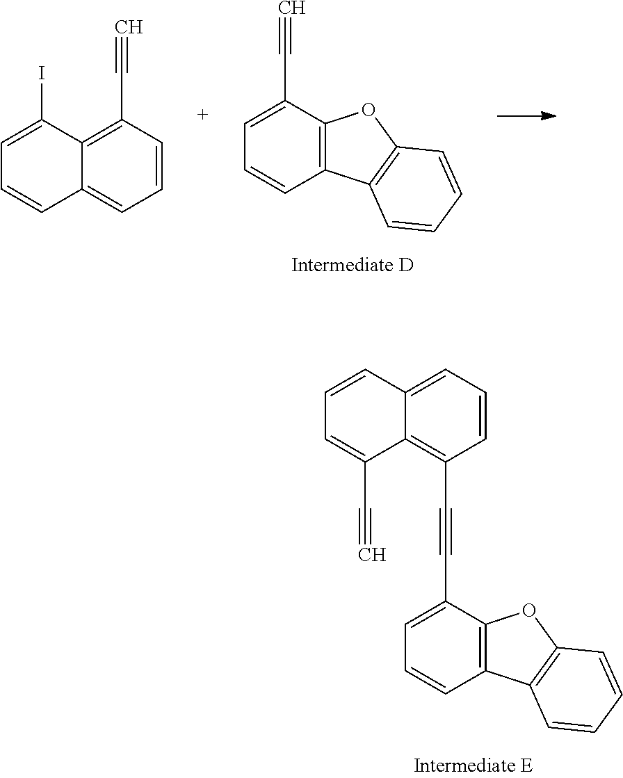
C1=C(C#C)C2=C(C=C1)C1=C(O2)C=CC=C1.C1=CC(C#C)=C2C(=C1)C=CC=C2I.C1=C(C#CC2=C3C(C#C)=CC=CC3=CC=C2)C2=C(C=C1)C1=C(O2)C=CC=C1
